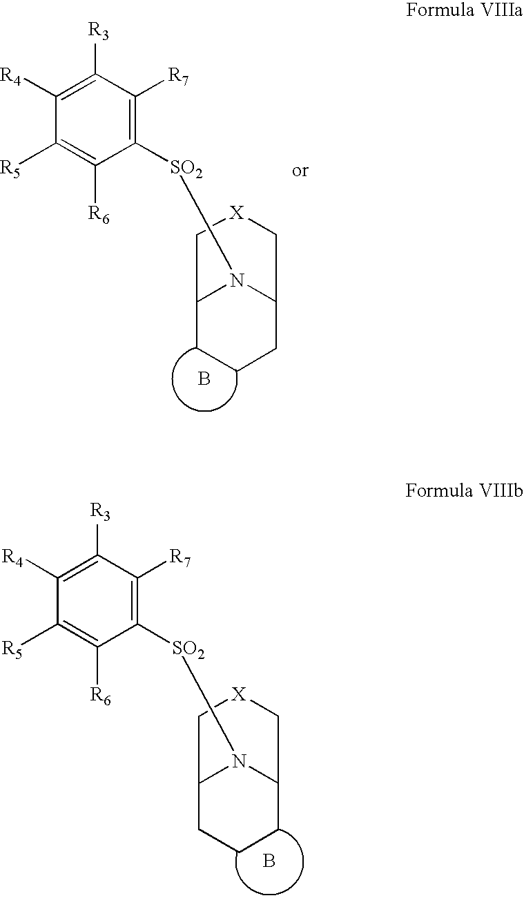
C1([R4])=C([R3])C([R7])=C([SO2]N2C3CCCC2C[X]C3)C([R6])=C1[R5].B.C1([R4])=C([R3])C([R7])=C([SO2]N2C3CCCC2C[X]C3)C([R6])=C1[R5].B
